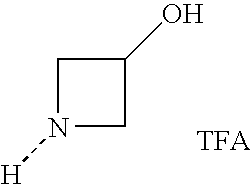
C1N([H])CC1O
